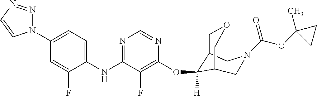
C1C2COCC(CN1C(OC1(C)CC1)=O)C2(OC1=C(F)C(NC2=CC=C(N3N=NC=C3)C=C2F)=NC=N1)[H]
